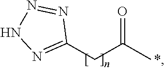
C1(CC(C)=O)=NNN=N1.*
